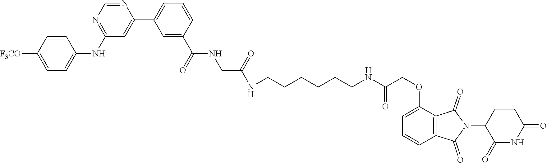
C1(OCC(NCCCCCCNC(CNC(C2=CC(C3=CC(NC4=CC=C([F3CO])C=C4)=NC=N3)=CC=C2)=O)=O)=O)=CC=CC2=C1C(=O)N(C1C(=O)NC(=O)CC1)C2=O
